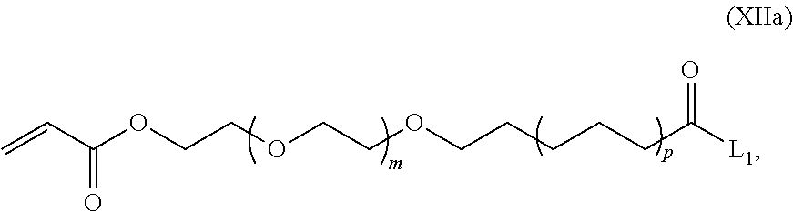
C=CC(OCCOCCOCCCCCC([L1])=O)=O
